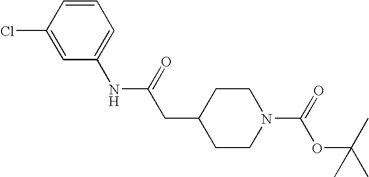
C1(Cl)=CC(NC(CC2CCN(C(=O)OC(C)(C)C)CC2)=O)=CC=C1
